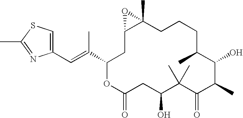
O1C(C(=CC2=CSC(C)=N2)C)CC2C(C)(CCCC(C)C(O)C(C)C(=O)C(C)(C)C(O)CC1=O)O2
